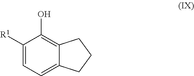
C1([R1])=CC=C2C(=C1O)CCC2
